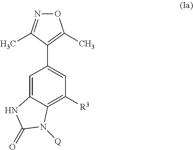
O1N=C(C)C(C2=CC([R3])=C3C(=C2)NC(=O)N3[Q])=C1C
